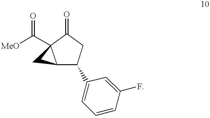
C12C(C3=CC=CC(F)=C3)CC(=O)C1(C([MeO])=O)C2
